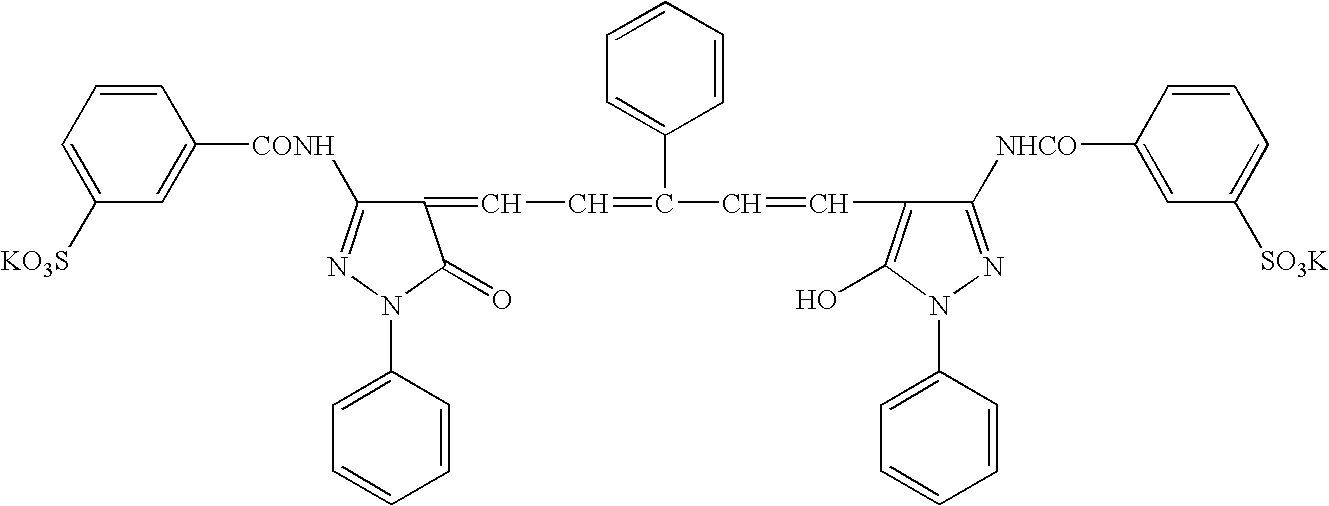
C1=CC=C([KO3S])C=C1[CONH]C1=NN(C2=CC=CC=C2)C(=O)C1=CC=C(C=CC1=C(O)N(C2=CC=CC=C2)N=C1[NHCO]C1=CC([SO3K])=CC=C1)C1=CC=CC=C1
